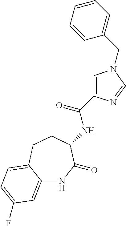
N(C(=O)C1=CN(CC2=CC=CC=C2)C=N1)C1C(=O)NC2=CC(F)=CC=C2CC1
